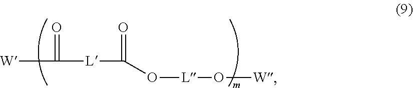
[W]C(=O)[L]C(=O)O[L]O[W]
